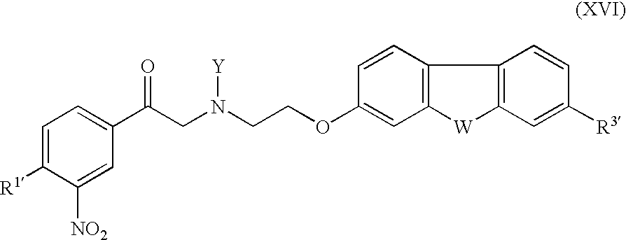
C1=C([R1])C([NO2])=CC(C(CN(CCOC2=CC3=C(C=C2)C2=C([W]3)C=C([R3])C=C2)[Y])=O)=C1
